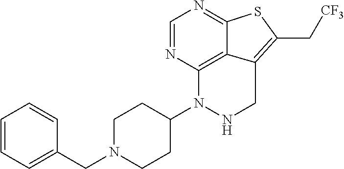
C1=NC2=C3C(=N1)SC(C[CF3])=C3CNN2C1CCN(CC2=CC=CC=C2)CC1
